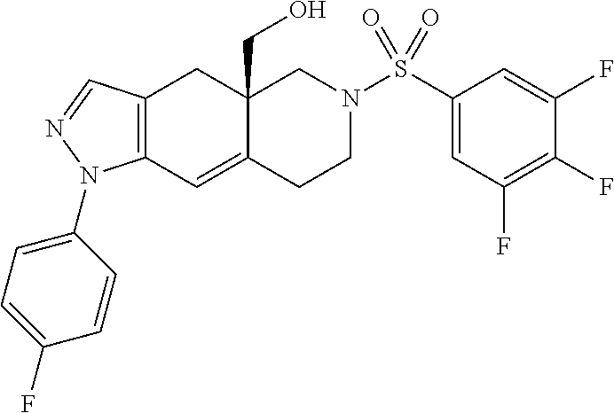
C12(CO)C(=CC3=C(C1)C=NN3C1=CC=C(F)C=C1)CCN(S(C1=CC(F)=C(F)C(F)=C1)(=O)=O)C2
